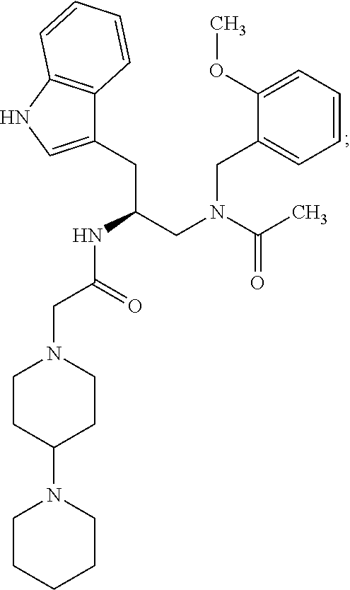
C1CCCCN1C1CCN(CC(=O)NC(CN(CC2=CC=CC=C2OC)C(=O)C)CC2=CNC3=C2C=CC=C3)CC1
